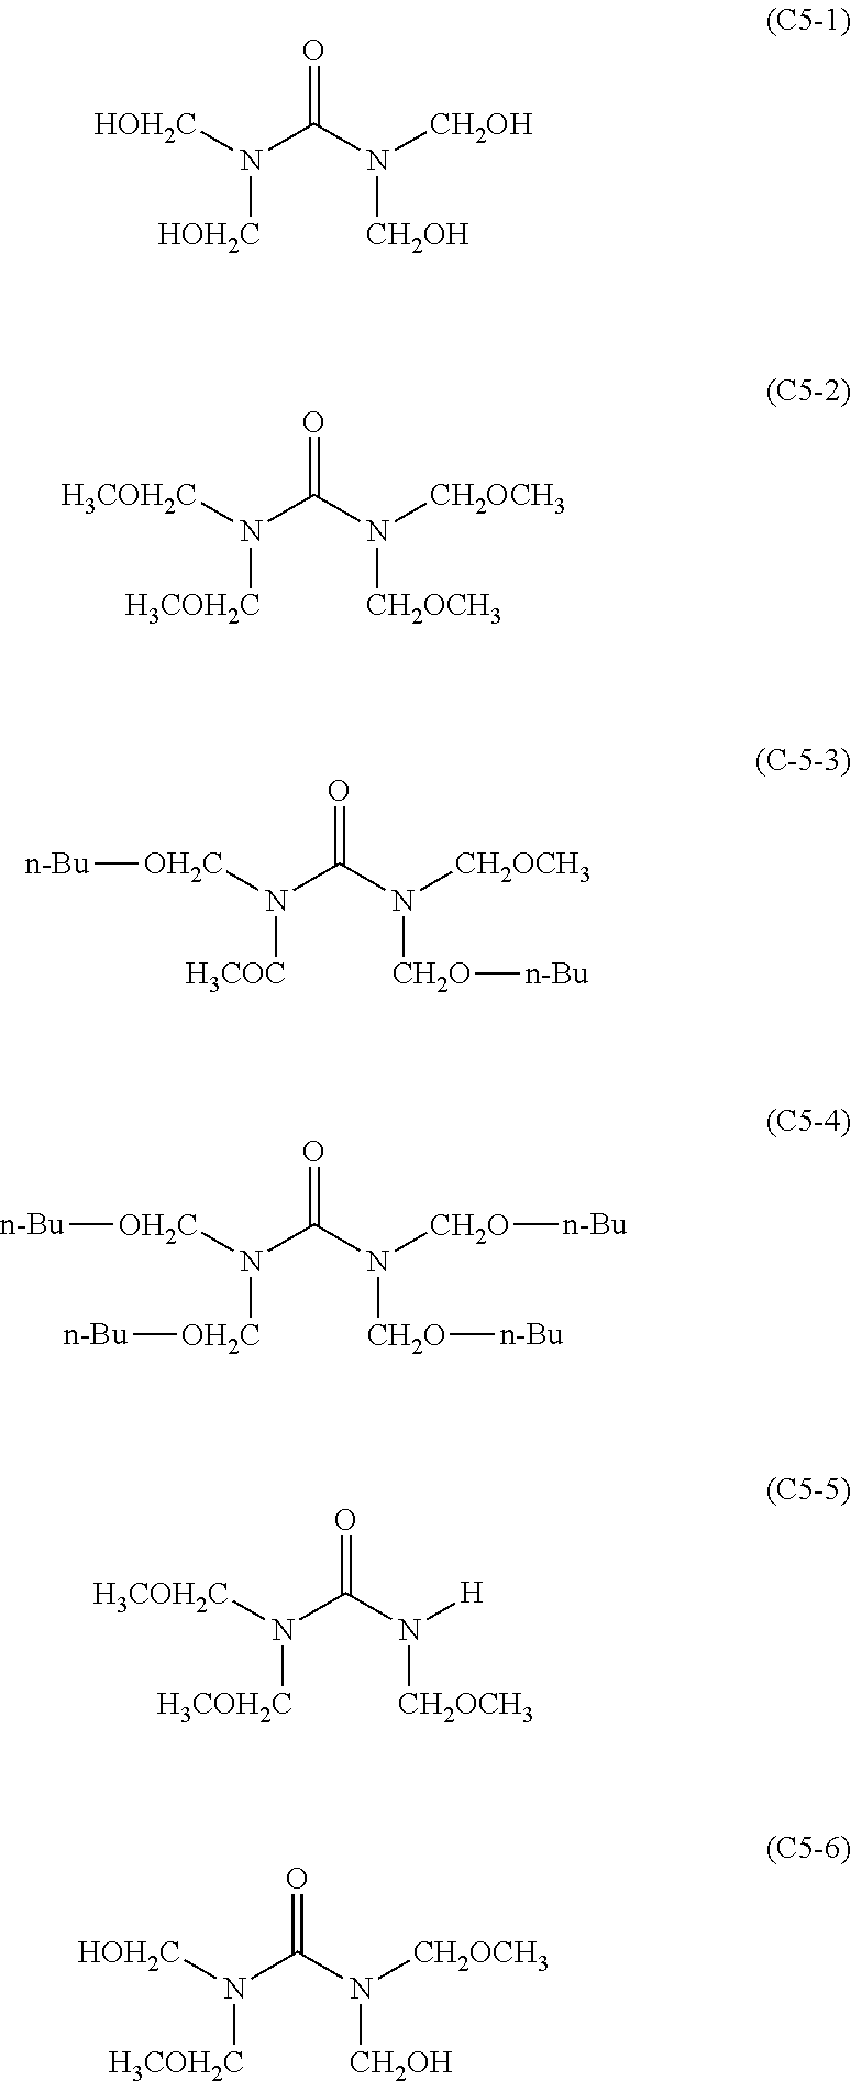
[HOH2C]N(C(N([CH2OH])[CH2OH])=O)[HOH2C].[H3COH2C]N(C(N([CH2OCH3])[CH2OCH3])=O)[H3COH2C].[OH2C](N(C(N([CH2OCH3])[CH2O][n-Bu])=O)[H3COC])[n-Bu].[OH2C](N(C(N([CH2O][n-Bu])[CH2O][n-Bu])=O)[OH2C][n-Bu])[n-Bu].[H3COH2C]N(C(N([H])[CH2OCH3])=O)[H3COH2C].[HOH2C]N(C(N([CH2OCH3])[CH2OH])=O)[H3COH2C]
